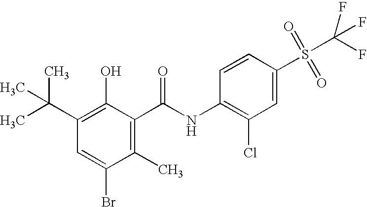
C1(C)=C(C(NC2=C(Cl)C=C(S(C(F)(F)F)(=O)=O)C=C2)=O)C(O)=C(C(C)(C)C)C=C1Br
